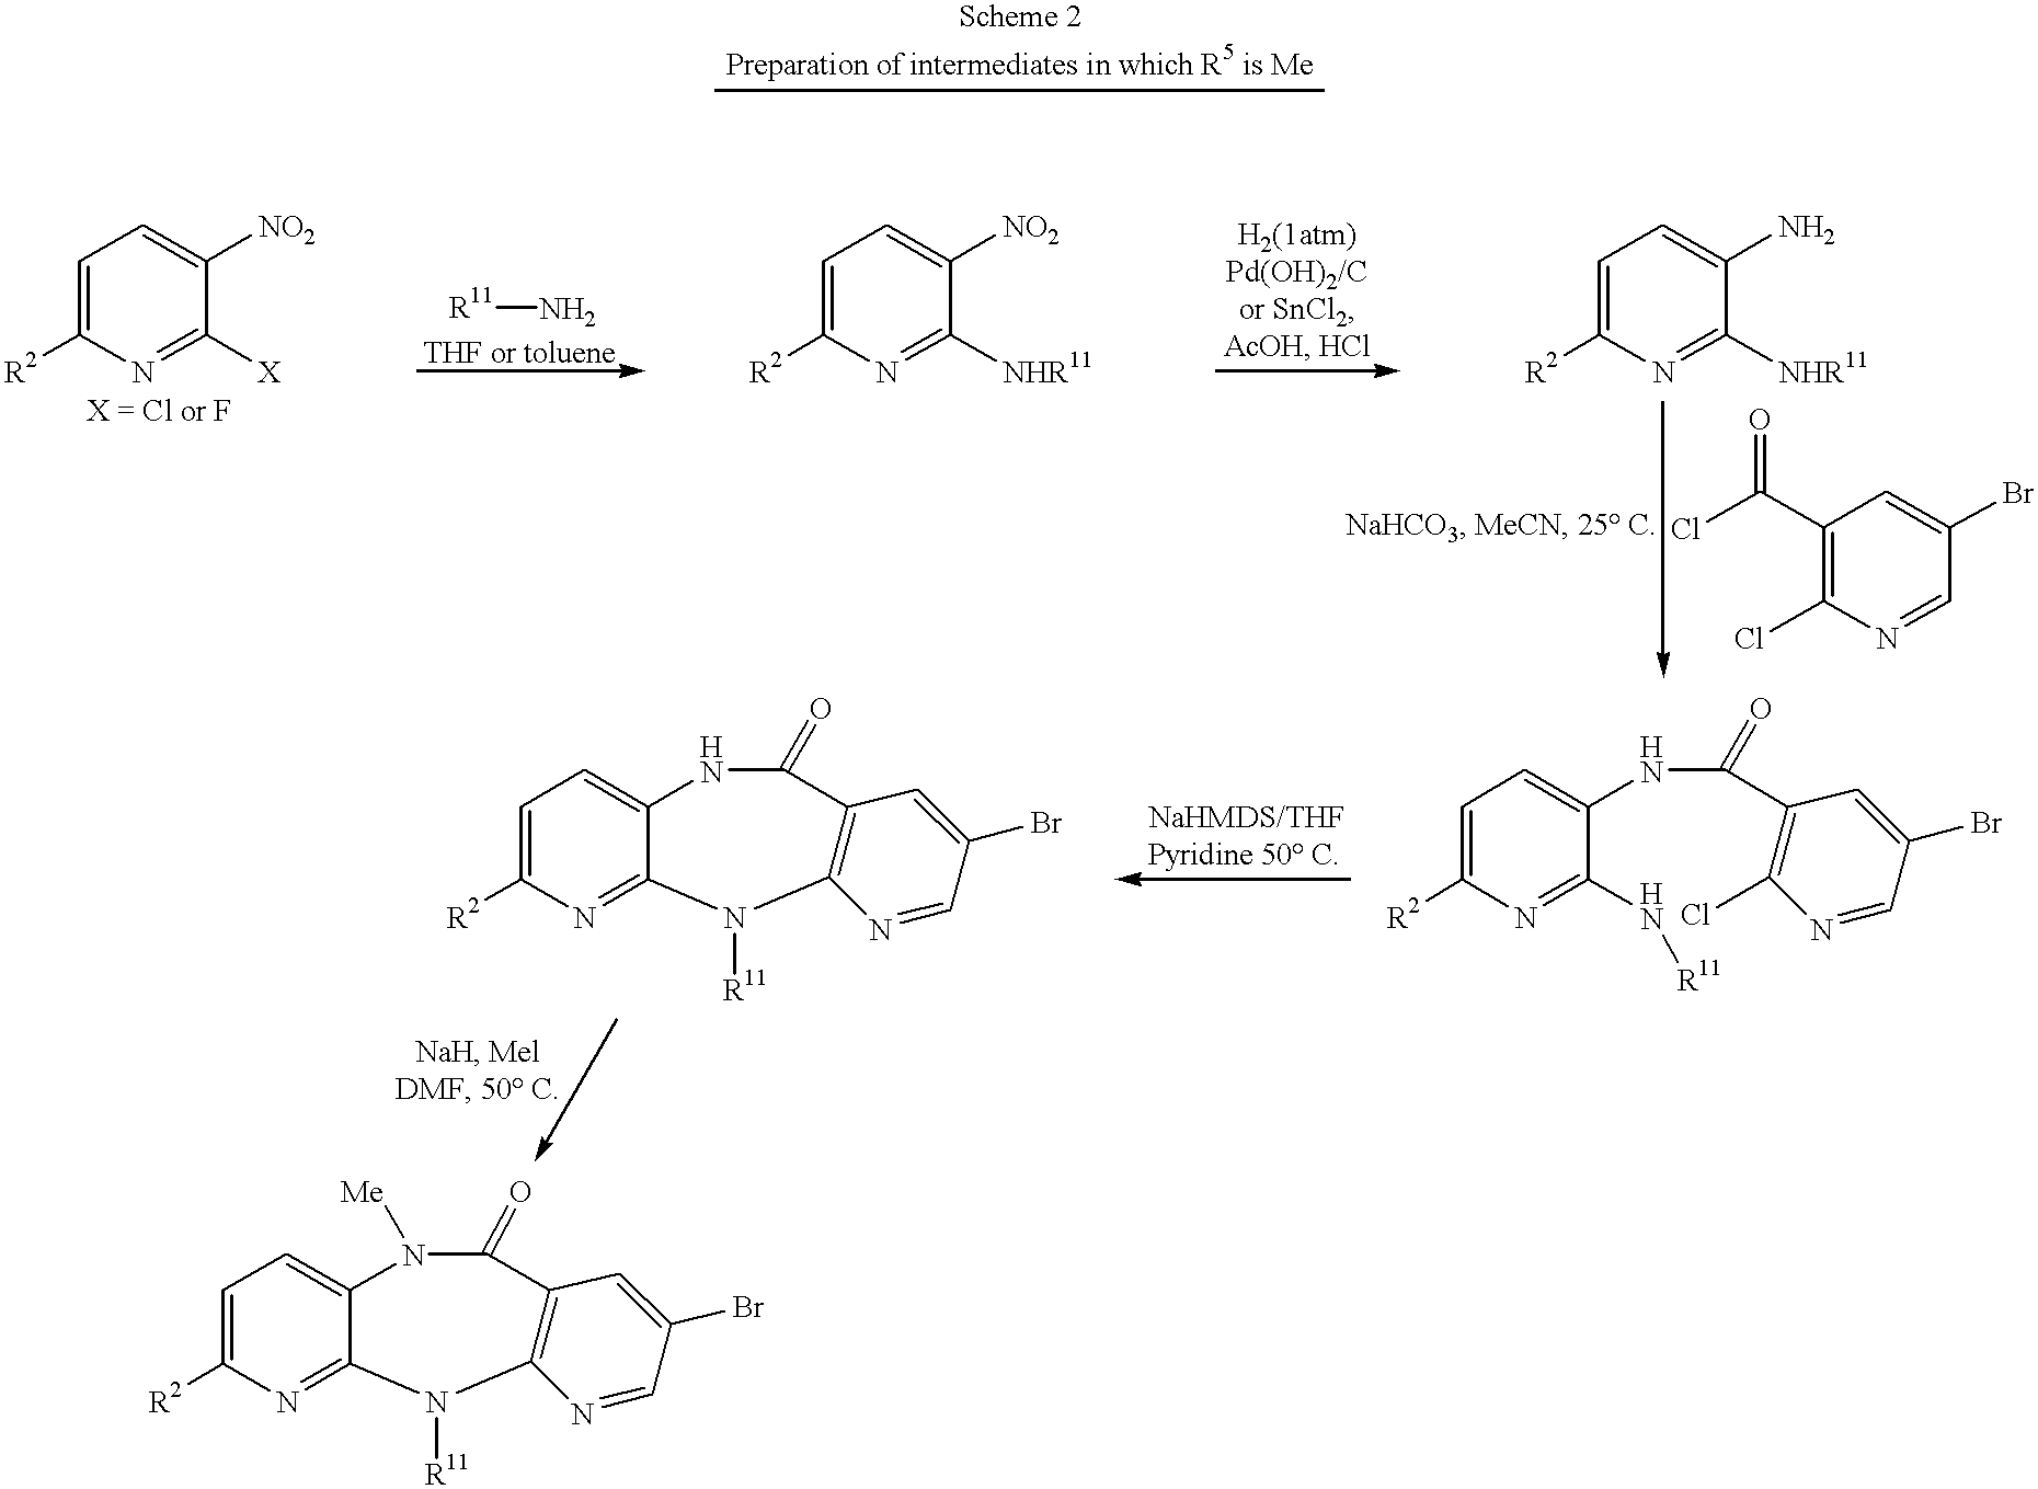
[R2]C1=CC=C(NC(C2=C(Cl)N=CC(Br)=C2)=O)C(N[R11])=N1.C1([R2])=CC=C2C(=N1)N([R11])C1=C(C(=O)N2)C=C(Br)C=N1.C1([R2])=CC=C2C(=N1)N([R11])C1=C(C(=O)N2[Me])C=C(Br)C=N1.[R2]C1=CC=C([NO2])C([X])=N1.[R11]N.[R2]C1=CC=C([NO2])C([NHR11])=N1.[R2]C1=CC=C(N)C([NHR11])=N1.C1(C(Cl)=O)=C(Cl)N=CC(Br)=C1
